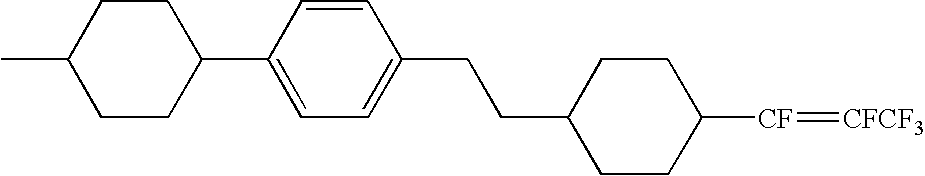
C1CC([CF]=[CFCF3])CCC1CCC1=CC=C(C2CCC(C)CC2)C=C1
